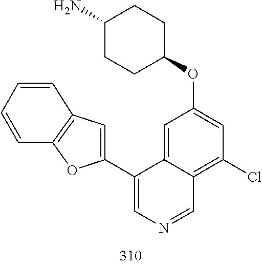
C1(C2=CN=CC3=C(Cl)C=C(OC4CCC(N)CC4)C=C32)=CC2=C(O1)C=CC=C2
